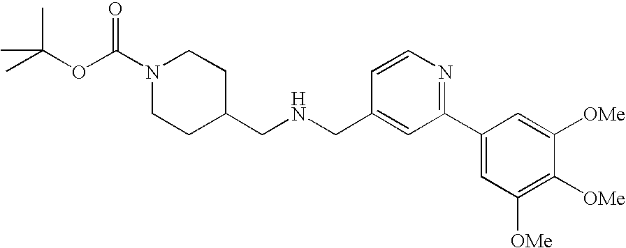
CC(C)(C)OC(N1CCC(CNCC2=CC(C3=CC([OMe])=C([OMe])C([OMe])=C3)=NC=C2)CC1)=O
